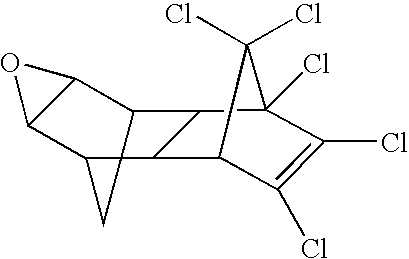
C12C(Cl)=C(Cl)C(Cl)(C1(Cl)Cl)C1C3C4C(C(C21)C3)O4
